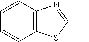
C12=C(C=CC=C1)N=C(C)S2
